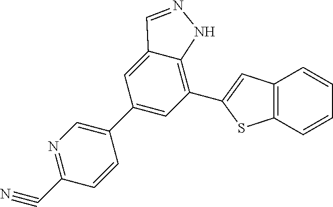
C1(C#N)=NC=C(C2=CC(C3=CC4=C(S3)C=CC=C4)=C3C(=C2)C=NN3)C=C1
